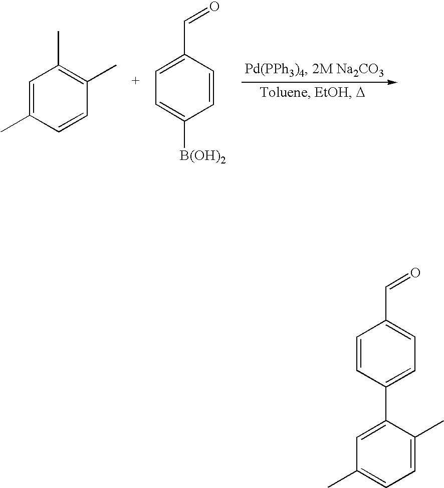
C1=C(C=O)C=CC([B(OH)2])=C1.C1=CC(C)=C(C)C=C1C.C1=C(C2=CC=C(C=O)C=C2)C(C)=CC=C1C
